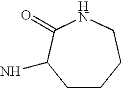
C1CCCNC(=O)C1N
